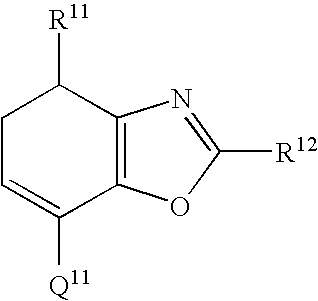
C1C=C([Q11])C2=C(C1[R11])N=C([R12])O2
